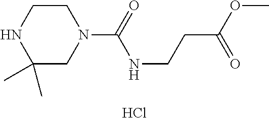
C1(C)(C)CN(C(=O)NCCC(OC)=O)CCN1.Cl
